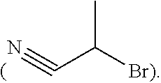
N#CC([Br)])C
